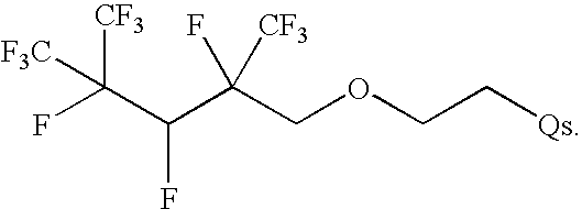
C([F3C])(C(C(F)([CF3])COCC[Qs])F)(F)[CF3]
